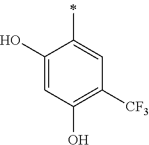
C1(O)=CC(O)=C([CF3])C=C1C
